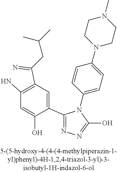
N1=C(C2=CC(C(=N)CC(C)C)=C(N)C=C2O)N(C2=CC=C(N3CCN(C)CC3)C=C2)C(O)=N1
